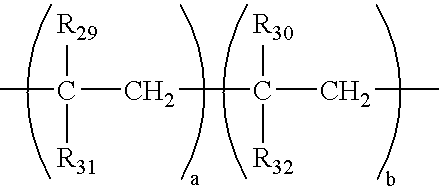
CC(CC(CC)([R30])[R32])([R29])[R31]
